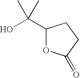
C1(C(O)(C)C)OC(=O)CC1
